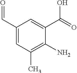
C1(C=O)=CC(C)=C(N)C(C(=O)O)=C1
